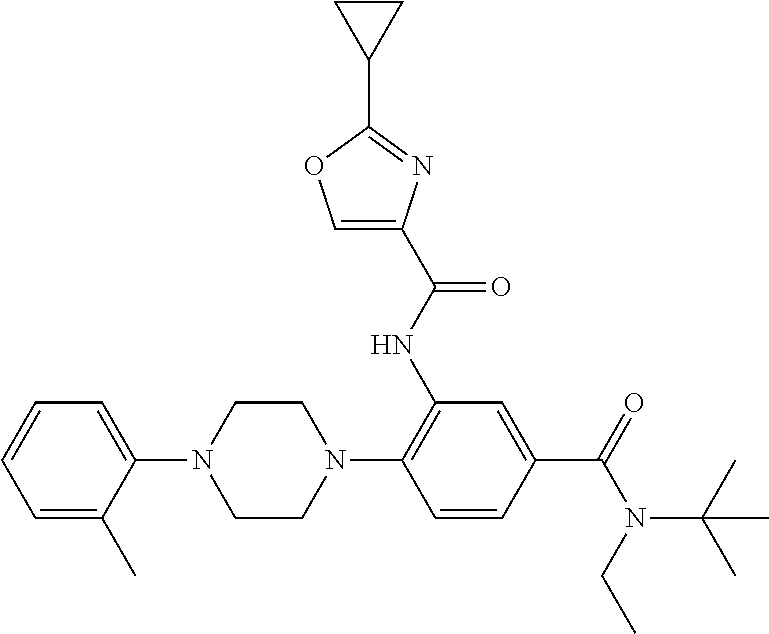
C1=CC=C(C)C(N2CCN(C3=C(NC(C4=COC(C5CC5)=N4)=O)C=C(C(=O)N(C(C)(C)C)CC)C=C3)CC2)=C1
